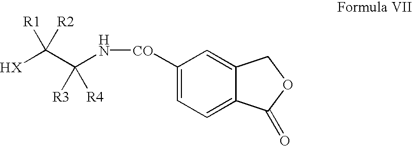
[HX]C(C(N[CO]C1=CC=C2C(=C1)COC2=O)([R4])[R3])([R2])[R1]
